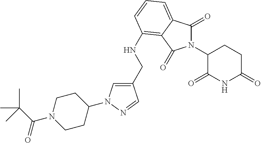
C1(CNC2=C3C(=CC=C2)C(=O)N(C2C(=O)NC(=O)CC2)C3=O)=CN(C2CCN(C(=O)C(C)(C)C)CC2)N=C1
